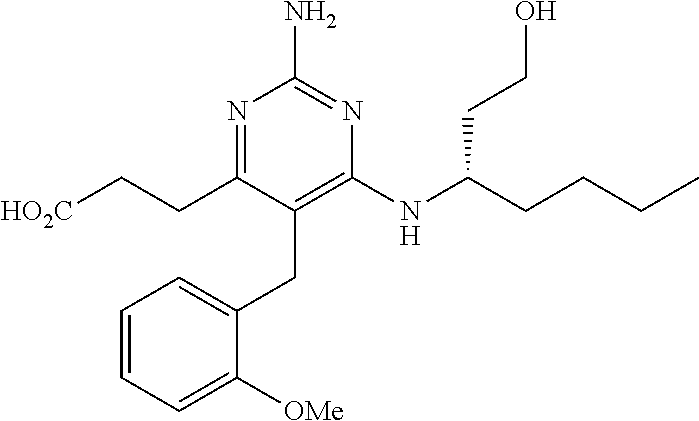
C1=CC=C([OMe])C(CC2=C(NC(CCCC)CCO)N=C(N)N=C2CC[HO2C])=C1
